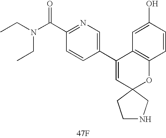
C1NCC2(C1)OC1=C(C(C3=CN=C(C(=O)N(CC)CC)C=C3)=C2)C=C(O)C=C1.[47F]
